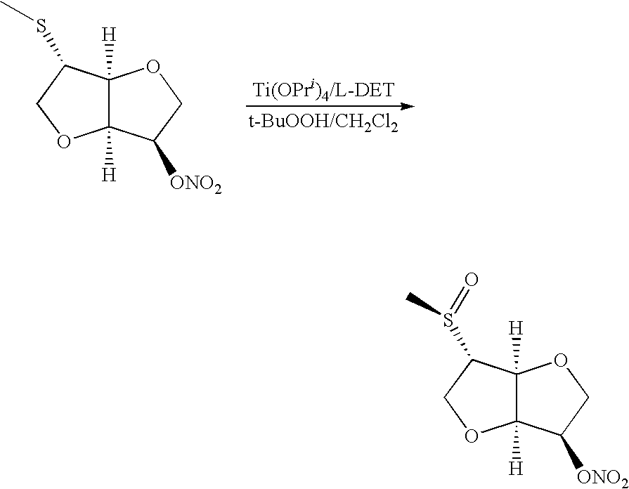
C12([H])C([H])(C(SC)CO1)OCC2[ONO2].[t-BuOOH/CH2Cl2].C12([H])C([H])(C(S(=O)C)CO1)OCC2[ONO2]
